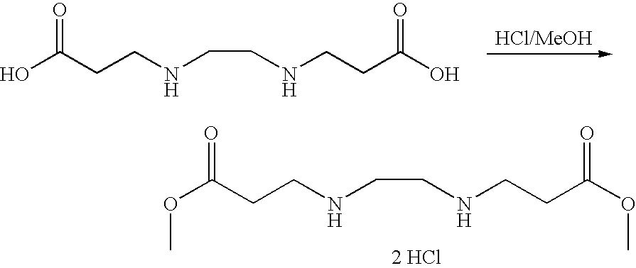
O=C(O)CCNCCNCCC(O)=O.O=C(OC)CCNCCNCCC(OC)=O.[2 HCl]
